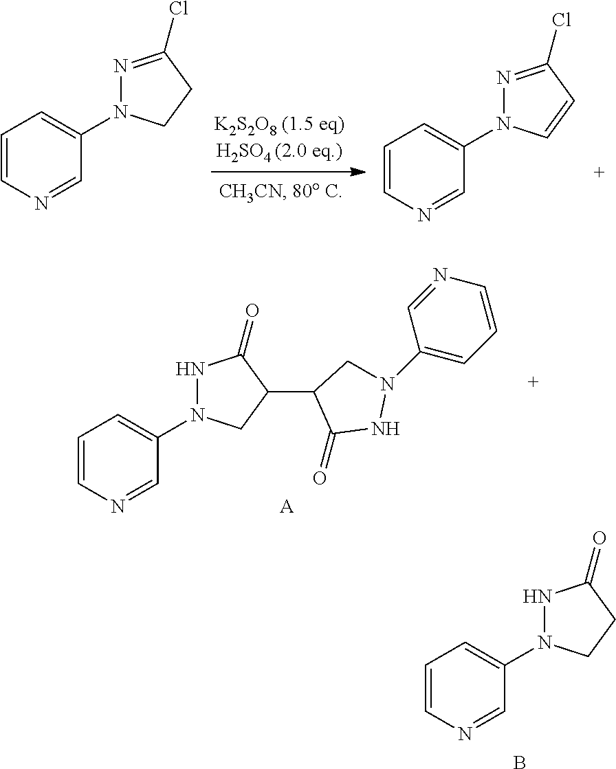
C1=CN=CC(N2NC(=O)CC2)=C1.B.C1=CN=CC(N2NC(=O)C(C3CN(C4=CC=CN=C4)NC3=O)C2)=C1.[A].C1=CN=CC(N2N=C(Cl)C=C2)=C1.C1=CN=CC(N2N=C(Cl)CC2)=C1
